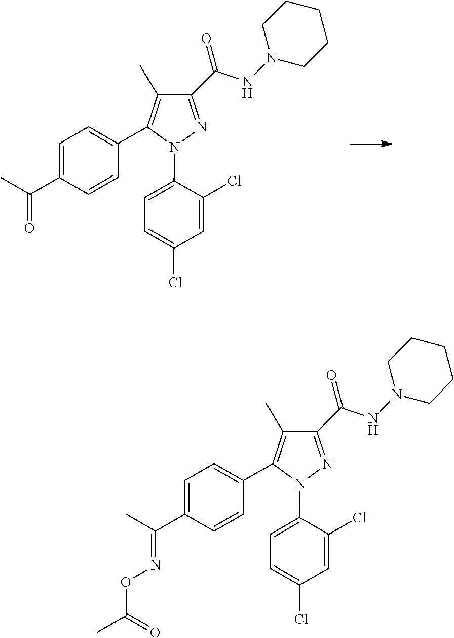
C1=C(N2N=C(C(NN3CCCCC3)=O)C(C)=C2C2=CC=C(C(C)=O)C=C2)C(Cl)=CC(Cl)=C1.C1=C(N2N=C(C(NN3CCCCC3)=O)C(C)=C2C2=CC=C(C(C)=NOC(=O)C)C=C2)C(Cl)=CC(Cl)=C1
